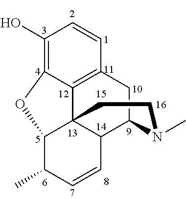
C1(O)=C2C3=C(C=C1)CC1C4C3(C(C(C)C=C4)O2)CCN1C
